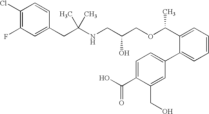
C1(Cl)=C(F)C=C(CC(NCC(COC(C2=CC=CC=C2C2=CC=C(C(O)=O)C(CO)=C2)C)O)(C)C)C=C1
